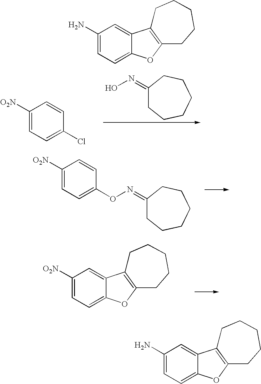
C1([O2N])=CC=C(Cl)C=C1.C1(=NO)CCCCCC1.C1([O2N])=CC=C(ON=C2CCCCCC2)C=C1.C1([O2N])=CC=C2C(=C1)C1=C(O2)CCCCC1.C1(N)=CC=C2C(=C1)C1=C(O2)CCCCC1.C1(N)=CC=C2C(=C1)C1=C(O2)CCCCC1
